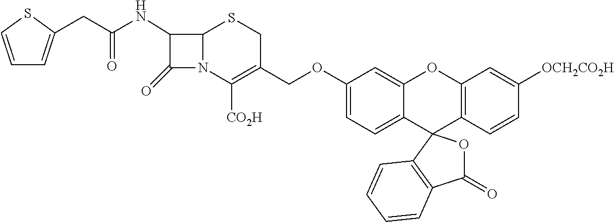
C(C(NC1C(=O)N2C1SCC(COC1=CC=C3C(=C1)OC1=C(C=CC([OCH2CO2H])=C1)C31OC(=O)C3=C1C=CC=C3)=C2[CO2H])=O)C1=CC=CS1
